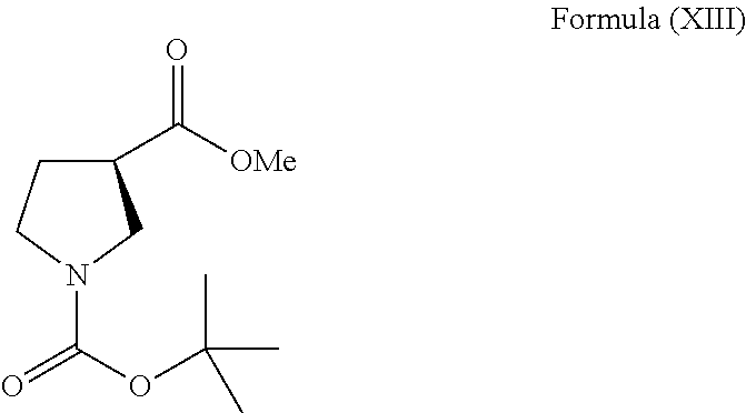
C1(C([OMe])=O)CCN(C(OC(C)(C)C)=O)C1
